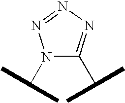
N1(C(C)C)C(C(C)C)=NN=N1
